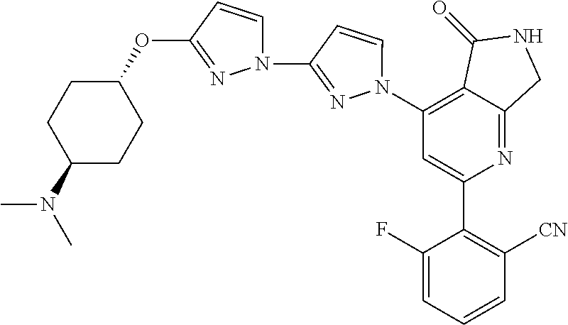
C1(N2C=CC(N3C=CC(OC4CCC(N(C)C)CC4)=N3)=N2)=C2C(=NC(C3=C([CN])C=CC=C3F)=C1)CNC2=O
